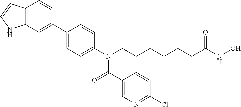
C1(C2=CC3=C(C=C2)C=CN3)=CC=C(N(CCCCCCC(NO)=O)C(=O)C2=CN=C(Cl)C=C2)C=C1
